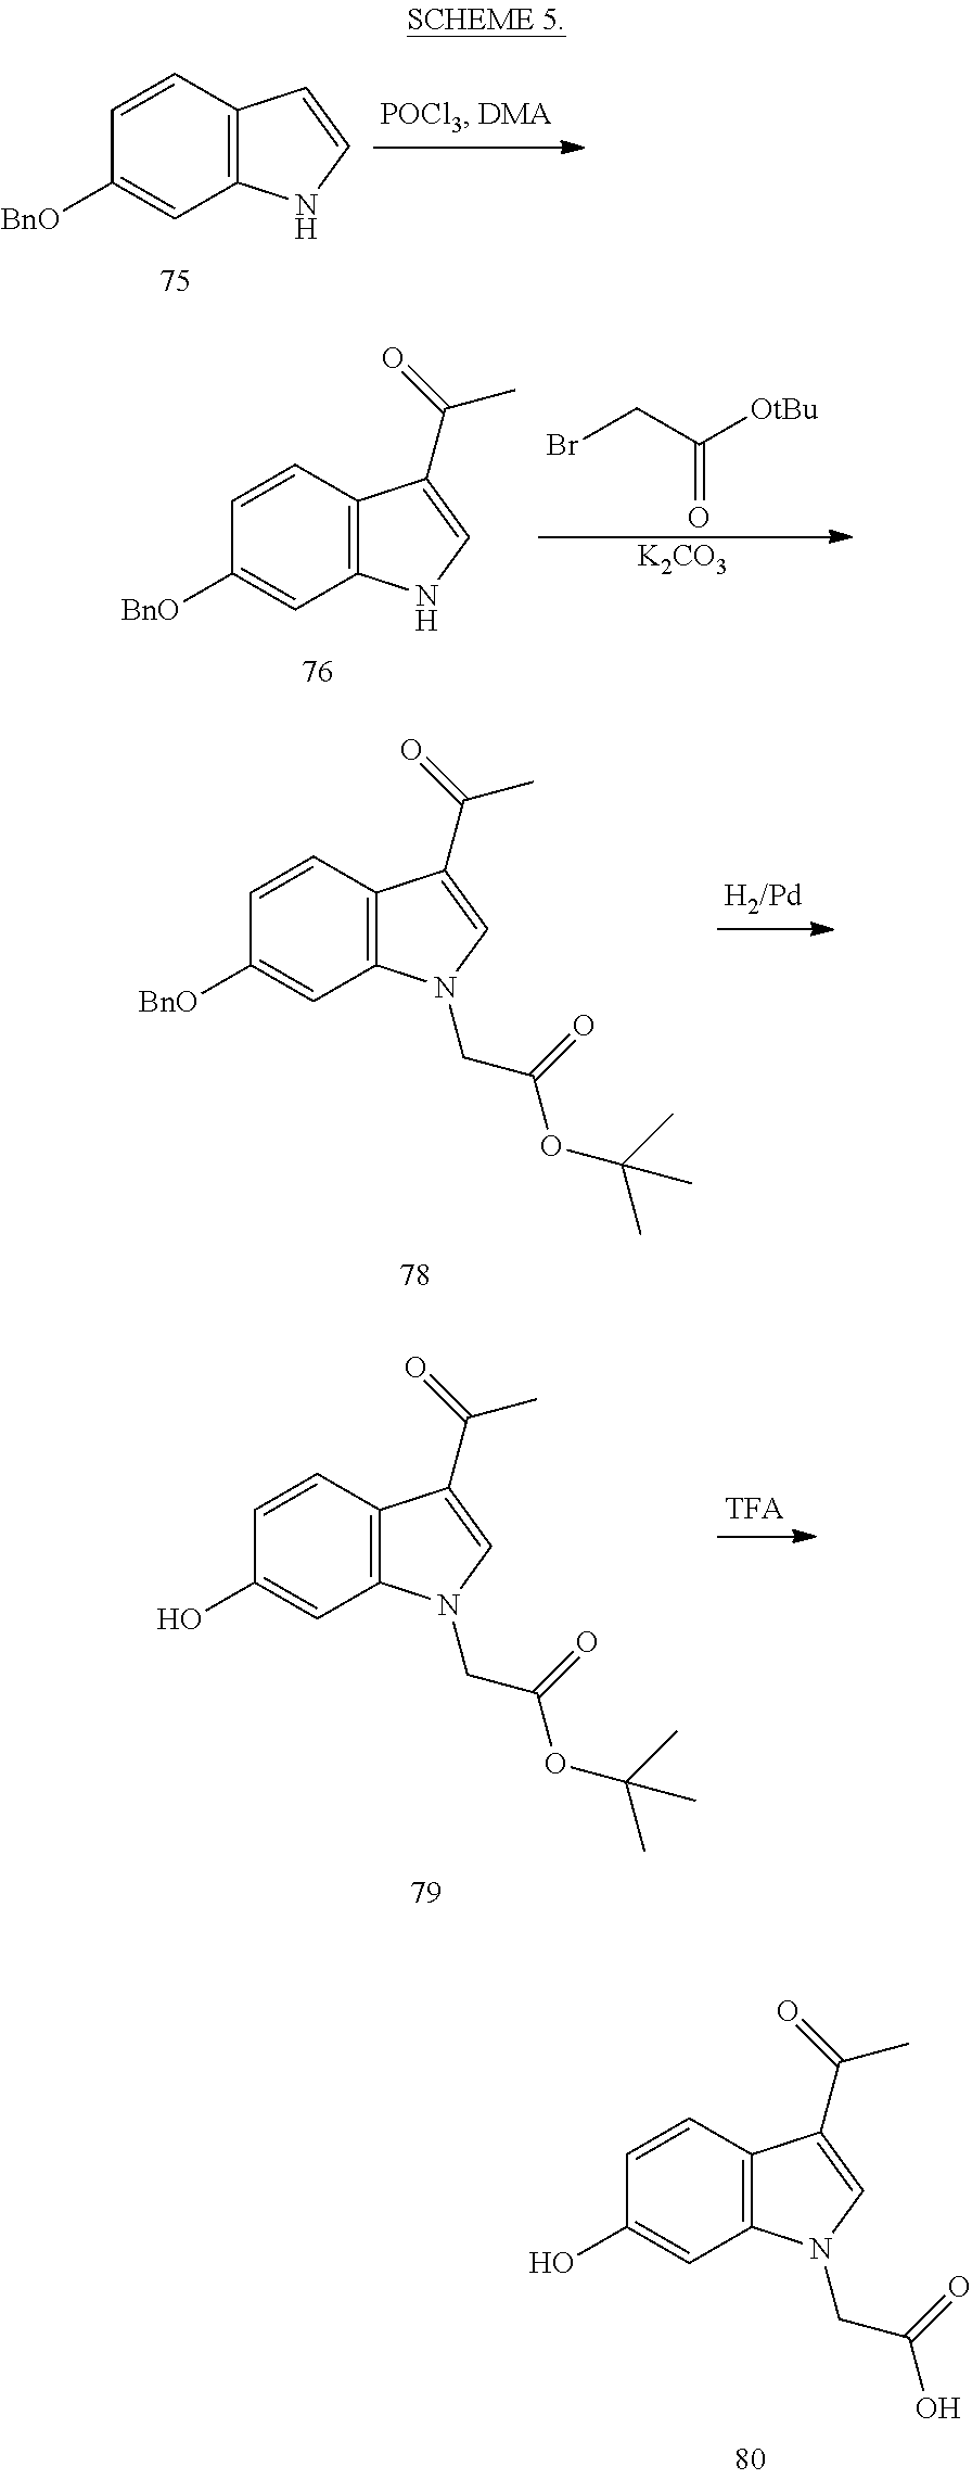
C12=C(C=CC([BnO])=C1)C=CN2.C12=C(C=CC([BnO])=C1)C(C(=O)C)=CN2.BrCC([OtBu])=O.[K2CO3].C12=C(C=CC([BnO])=C1)C(C(=O)C)=CN2CC(OC(C)(C)C)=O.C12=C(C=CC(O)=C1)C(C(=O)C)=CN2CC(OC(C)(C)C)=O.C12=C(C=CC(O)=C1)C(C(=O)C)=CN2CC(O)=O
